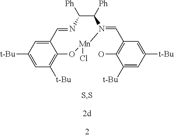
C1([Ph])C([Ph])N(=CC2=C(O)C([t-Bu])=CC([t-Bu])=C2)[Mn](Cl)OC2=C([t-Bu])C=C([t-Bu])C=C2C=N1
